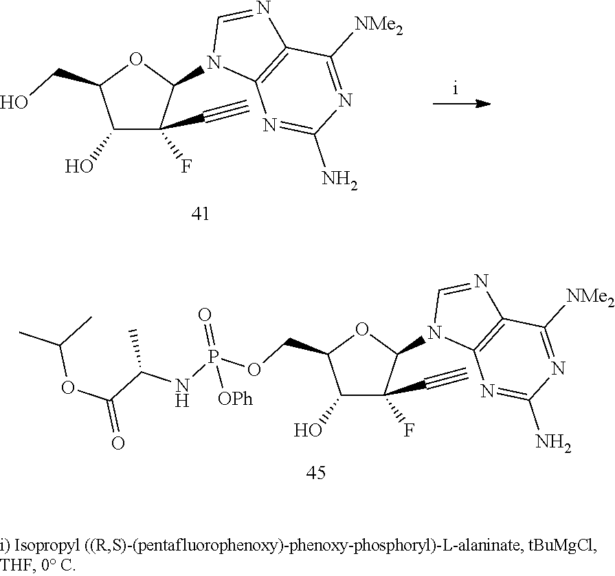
C1(O)C(F)(C#C)C(N2C3=C(N=C2)C([NMe2])=NC(N)=N3)OC1CO.C1(O)C(F)(C#C)C(N2C3=C(N=C2)C([NMe2])=NC(N)=N3)OC1COP(NC(C)C(=O)OC(C)C)(=O)[OPh]
